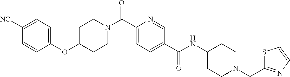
N(C(C1=CC=C(C(=O)N2CCC(OC3=CC=C([CN])C=C3)CC2)N=C1)=O)C1CCN(CC2=NC=CS2)CC1
